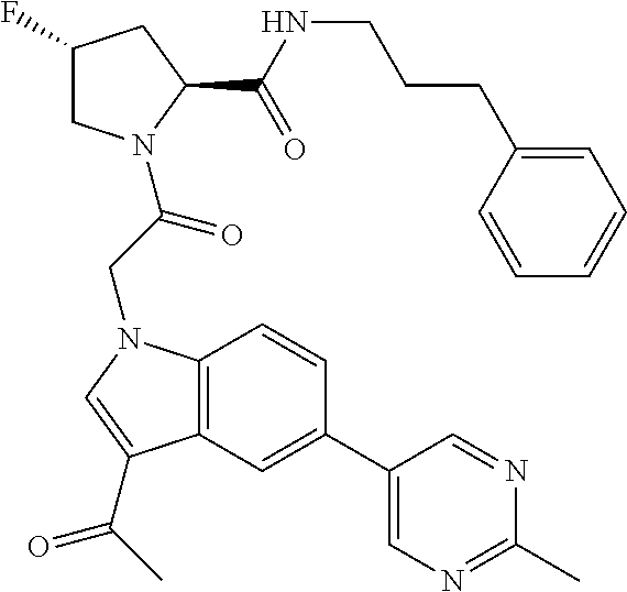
C(CCC1=CC=CC=C1)NC(C1CC(F)CN1C(CN1C2=C(C(C(C)=O)=C1)C=C(C1=CN=C(C)N=C1)C=C2)=O)=O
